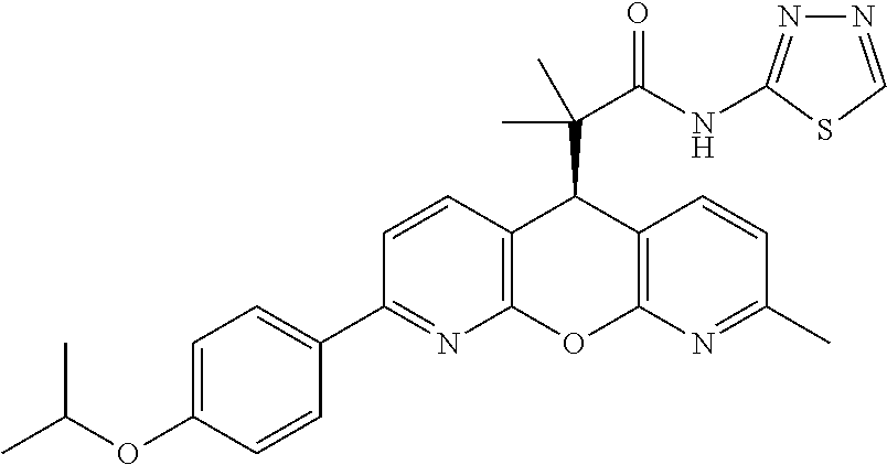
C1(C2=NC3=C(C=C2)C(C(C(NC2=NN=CS2)=O)(C)C)C2=C(O3)N=C(C)C=C2)=CC=C(OC(C)C)C=C1
